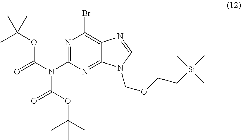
N1=C(N(C(=O)OC(C)(C)C)C(=O)OC(C)(C)C)N=C2C(=C1Br)N=CN2COCC[Si](C)(C)C
